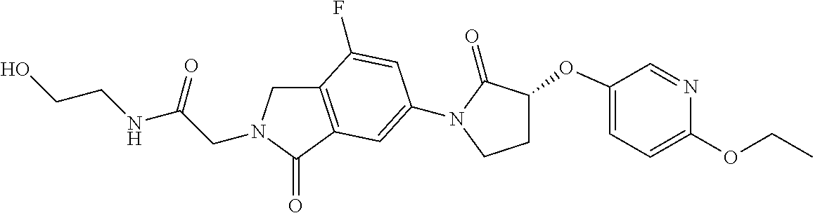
C(CN1CC2=C(C1=O)C=C(N1C(=O)C(OC3=CC=C(OCC)N=C3)CC1)C=C2F)(=O)NCCO
